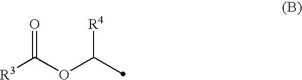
[R3]C(OC([R4])C)=O
